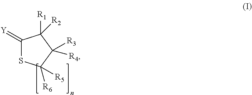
C1(=[Y])SC([R6])([R5])C([R4])([R3])C1([R1])[R2]
